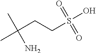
C(C)(CCS(O)(=O)=O)(C)N
